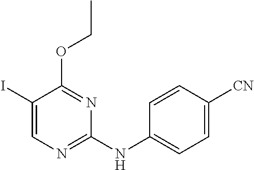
C1(I)=CN=C(NC2=CC=C([CN])C=C2)N=C1OCC
